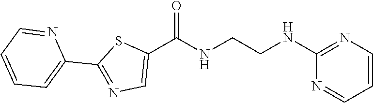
C1=CN=C(NCCNC(C2=CN=C(C3=CC=CC=N3)S2)=O)N=C1
